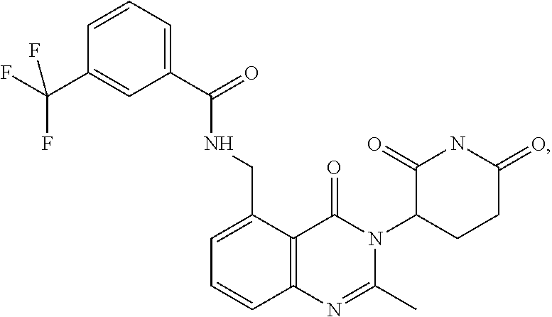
C12=C(C(CNC(C3=CC=CC(C(F)(F)F)=C3)=O)=CC=C1)C(=O)N(C1CCC(=O)NC1=O)C(C)=N2
